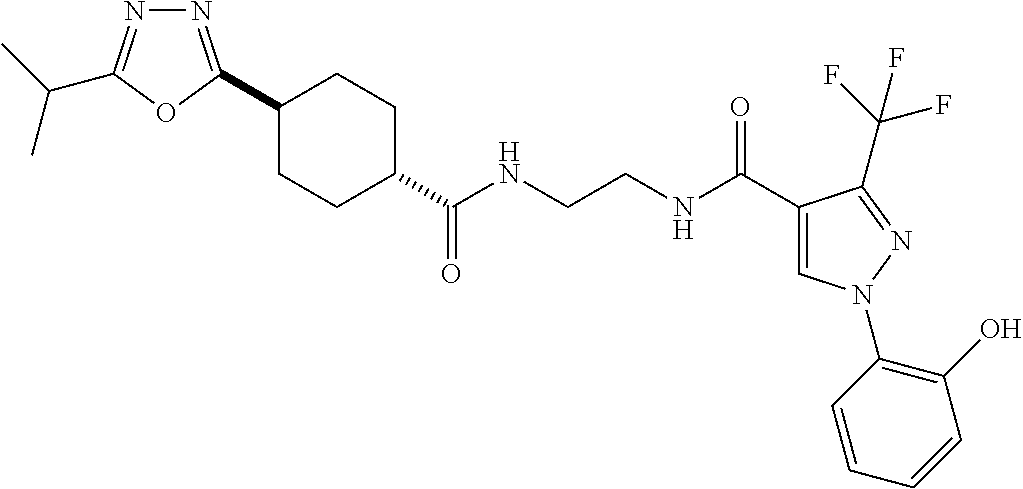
C1(C2=NN=C(C(C)C)O2)CCC(C(NCCNC(C2=CN(C3=C(O)C=CC=C3)N=C2C(F)(F)F)=O)=O)CC1
